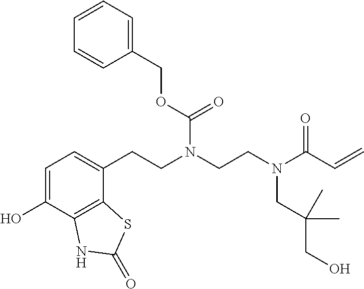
C1=C(O)C2=C(C(CCN(CCN(CC(CO)(C)C)C(=O)C=C)C(=O)OCC3=CC=CC=C3)=C1)SC(=O)N2
